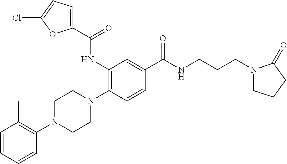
C1=CC=CC(N2CCN(C3=C(NC(C4=CC=C(Cl)O4)=O)C=C(C(NCCCN4CCCC4=O)=O)C=C3)CC2)=C1C
